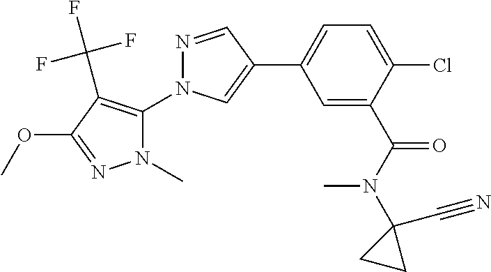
C1=C(C(N(C2(C#N)CC2)C)=O)C(Cl)=CC=C1C1=CN(C2=C(C(F)(F)F)C(OC)=NN2C)N=C1
